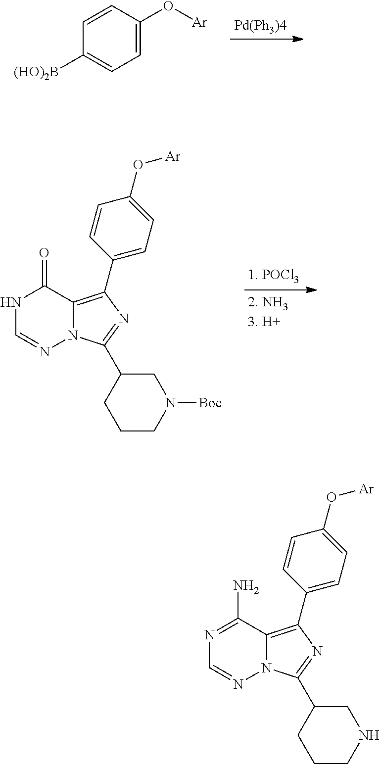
C1=CC(O[Ar])=CC=C1[(HO)2B].N1C=NN2C(=C(C3=CC=C(O[Ar])C=C3)N=C2C2CCCN([Boc])C2)C1=O.N1=C(N)C2=C(C3=CC=C(O[Ar])C=C3)N=C(C3CCCNC3)N2N=C1
